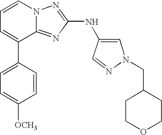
C1=CN2C(=NC(NC3=CN(CC4CCOCC4)N=C3)=N2)C(C2=CC=C([OCH3])C=C2)=C1
